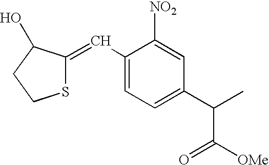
C1(C=C2SCCC2O)=CC=C(C(C([OMe])=O)C)C=C1[NO2]
